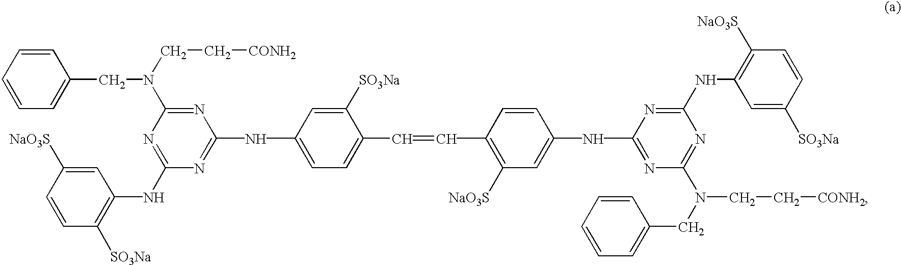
C1=CC=C(CN(C2=NC(NC3=CC=C(C=CC4=C([NaO3S])C=C(NC5=NC(N(CC6=CC=CC=C6)CC[CONH2])=NC(NC6=C([NaO3S])C=CC([SO3Na])=C6)=N5)C=C4)C([SO3Na])=C3)=NC(NC3=C([SO3Na])C=CC([NaO3S])=C3)=N2)CC[CONH2])C=C1
